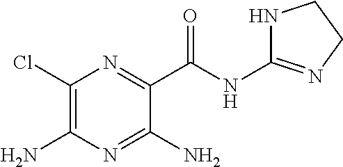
C1(Cl)=C(N)N=C(N)C(C(=O)NC2=NCCN2)=N1
